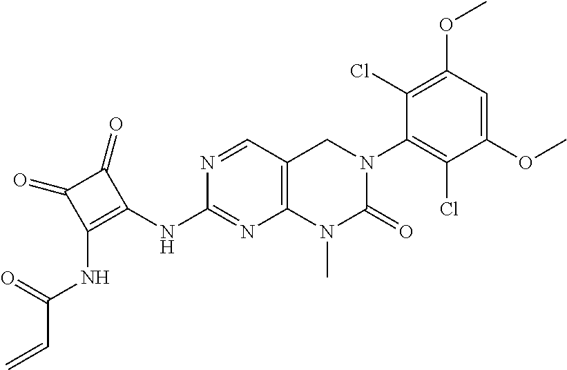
N(C1=NC2=C(C=N1)CN(C1=C(Cl)C(OC)=CC(OC)=C1Cl)C(=O)N2C)C1=C(NC(C=C)=O)C(=O)C1=O
